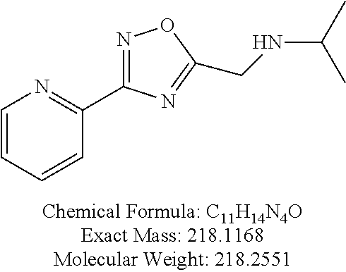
C1=CC=CC(C2=NOC(CNC(C)C)=N2)=N1
